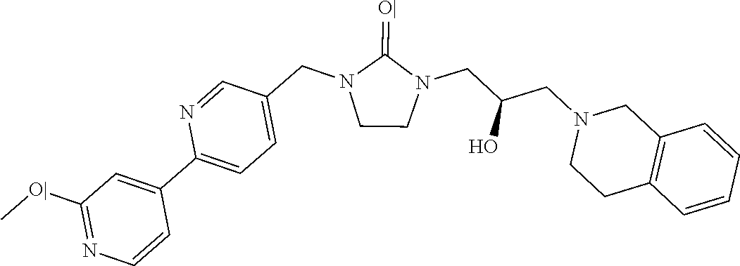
C1CN(CC(CN2CCC3=C(C2)C=CC=C3)O)C(=[O|])N1CC1=CC=C(C2=CC([O|]C)=NC=C2)N=C1
